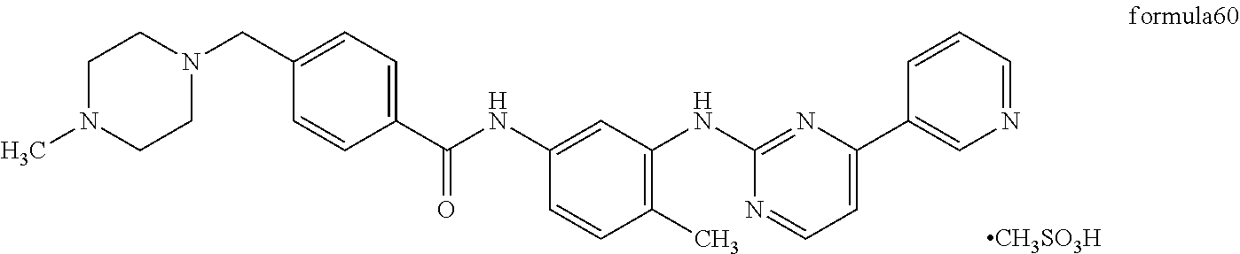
C1N(C)CCN(CC2=CC=C(C(NC3=CC(NC4=NC(C5=CN=CC=C5)=CC=N4)=C(C)C=C3)=O)C=C2)C1.[CH3SO3H]
